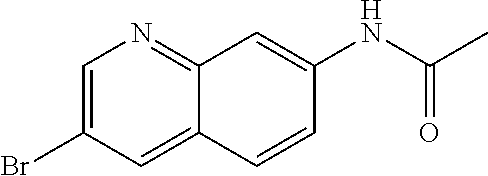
C1=C(Br)C=C2C(=N1)C=C(NC(C)=O)C=C2
